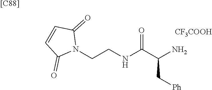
N1(CCNC(C(N)C[Ph])=O)C(=O)C=CC1=O.[CF3COOH].[[C88]]
